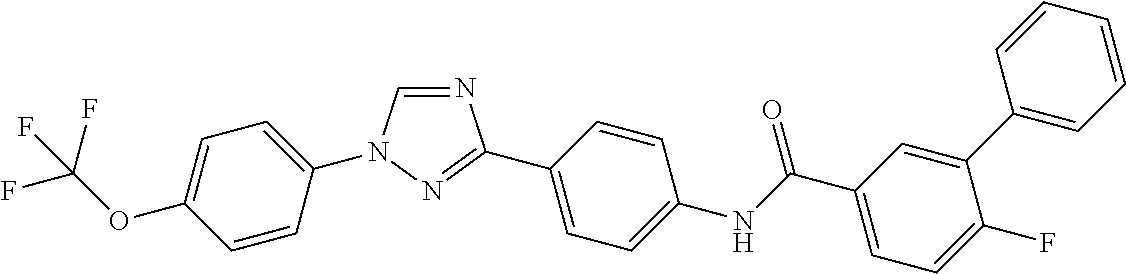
C1=CC(N2C=NC(C3=CC=C(NC(C4=CC=C(F)C(C5=CC=CC=C5)=C4)=O)C=C3)=N2)=CC=C1OC(F)(F)F
